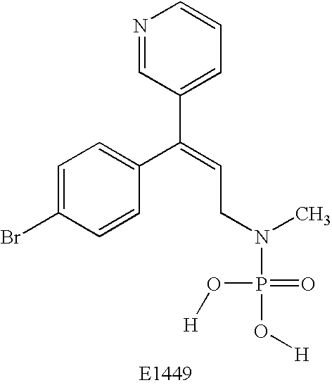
C1=C(Br)C=CC(C(=CCN(P(O[H])(=O)O[H])C)C2=CC=CN=C2)=C1
